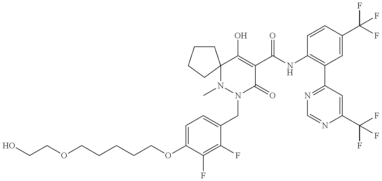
C(COC1=CC=C(CN2C(=O)C(C(NC3=C(C4=NC=NC(C(F)(F)F)=C4)C=C(C(F)(F)F)C=C3)=O)=C(O)C3(N2C)CCCC3)C(F)=C1F)CCCOCCO
